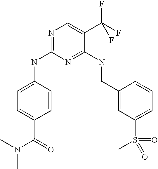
C1(CNC2=NC(NC3=CC=C(C(=O)N(C)C)C=C3)=NC=C2C(F)(F)F)=CC(S(=O)(C)=O)=CC=C1
